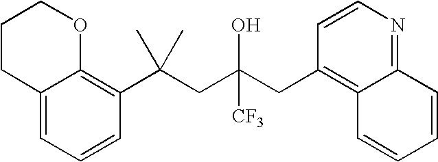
C12=CC=CC(C(CC(CC3=C4C(=NC=C3)C=CC=C4)(O)[CF3])(C)C)=C1OCCC2
